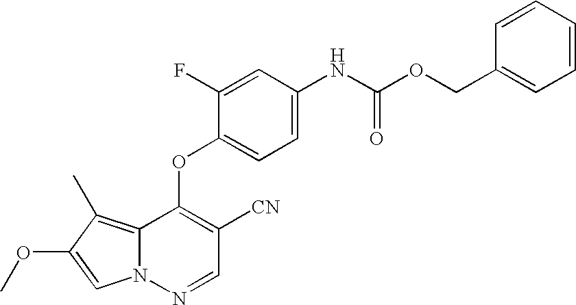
C1=C(F)C(OC2=C([CN])C=NN3C2=C(C)C(OC)=C3)=CC=C1NC(OCC1=CC=CC=C1)=O
